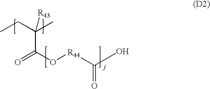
CCC(C)(C(=O)O[R44]C(O)=O)[R43]
